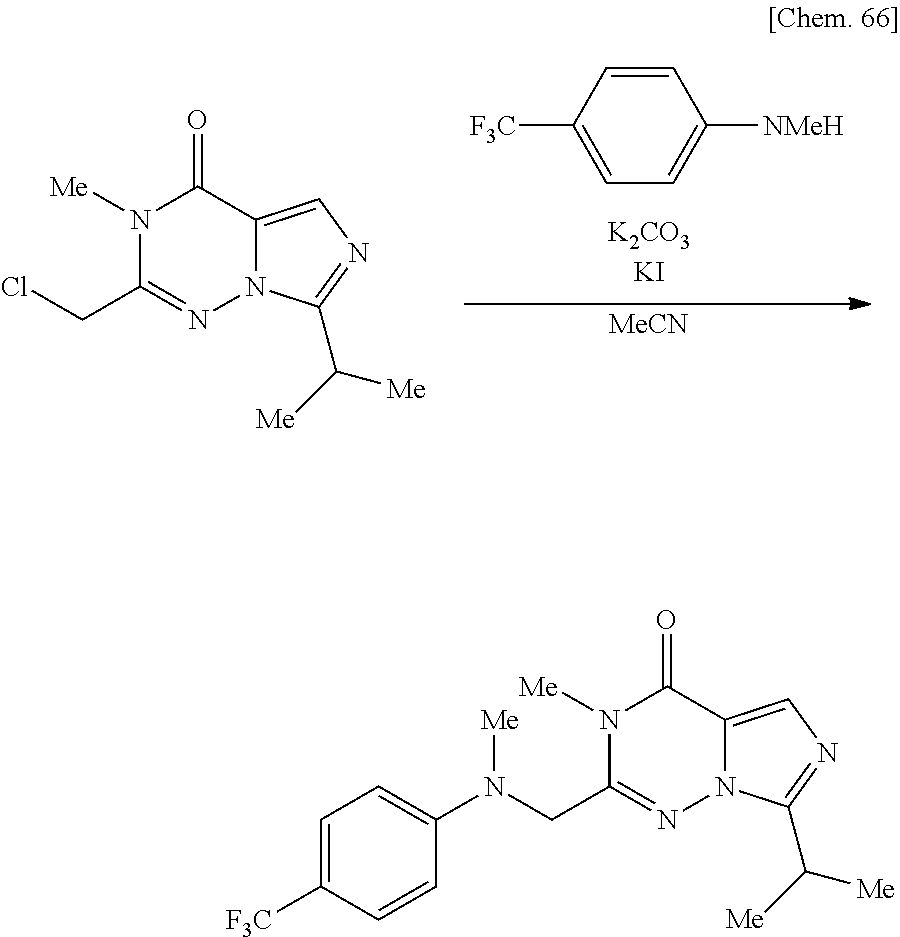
[MeCN].N1([Me])C(CCl)=NN2C(=CN=C2C([Me])[Me])C1=O.C1=CC([F3C])=CC=C1[NMeH].N1([Me])C(CN(C2=CC=C([F3C])C=C2)[Me])=NN2C(=CN=C2C([Me])[Me])C1=O
